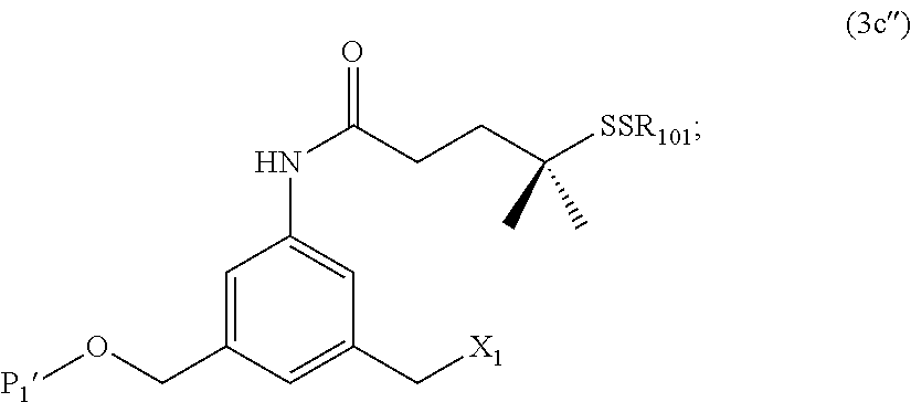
[X1]CC1=CC(CO[P1])=CC(NC(CCC([SSR101])(C)C)=O)=C1
